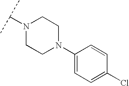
N1(C(C)C)CCN(C2=CC=C(Cl)C=C2)CC1
